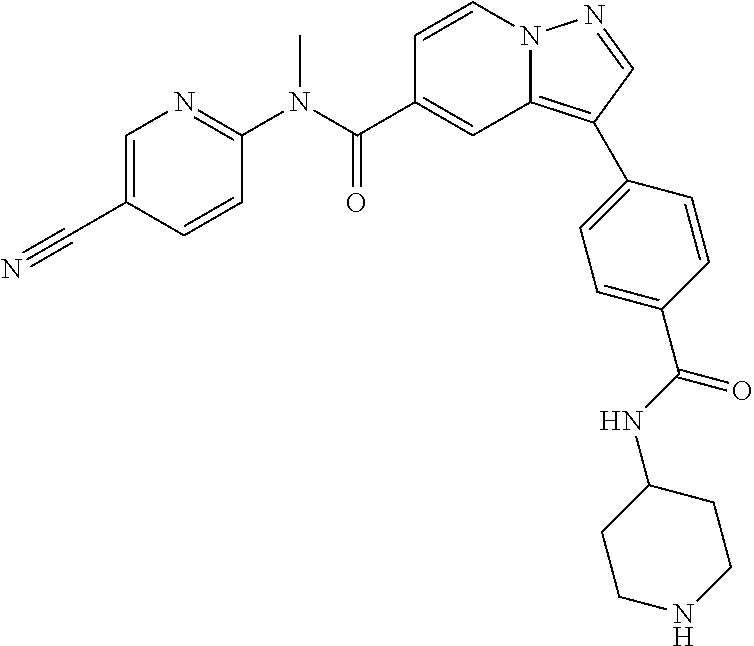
C1=CN2C(=C(C3=CC=C(C(NC4CCNCC4)=O)C=C3)C=N2)C=C1C(N(C1=NC=C(C#N)C=C1)C)=O
